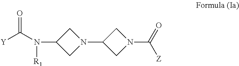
[Y]C(N([R1])C1CN(C2CN(C(=O)[Z])C2)C1)=O
